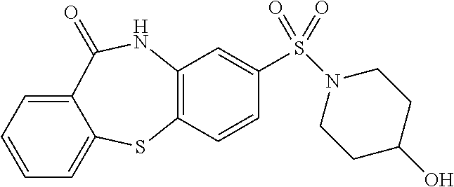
C12=C(C=CC(S(=O)(=O)N3CCC(O)CC3)=C1)SC1=CC=CC=C1C(=O)N2
